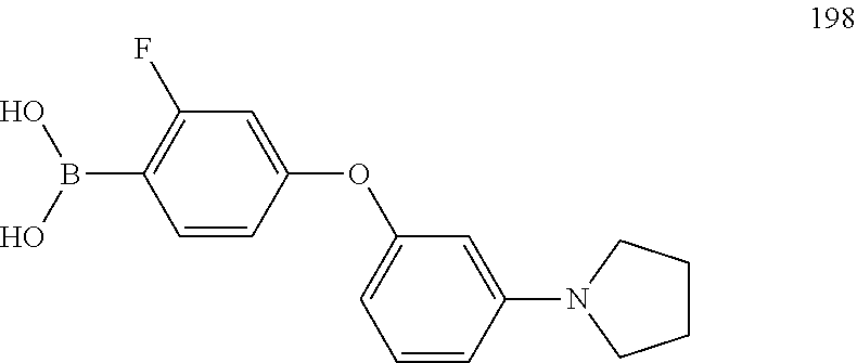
C1=CC(OC2=CC=CC(N3CCCC3)=C2)=CC(F)=C1B(O)O
